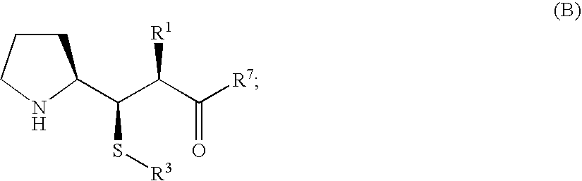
C1CCNC1C(C(C([R7])=O)[R1])S[R3]
